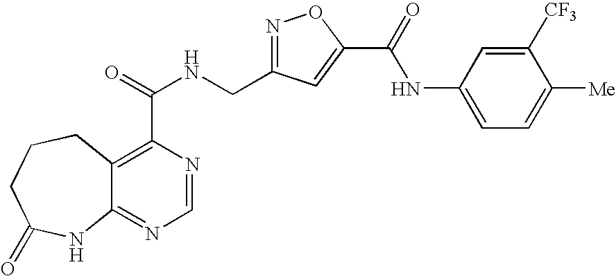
C12=NC=NC(C(=O)NCC3=NOC(C(=O)NC4=CC=C([Me])C([CF3])=C4)=C3)=C1CCCC(=O)N2
